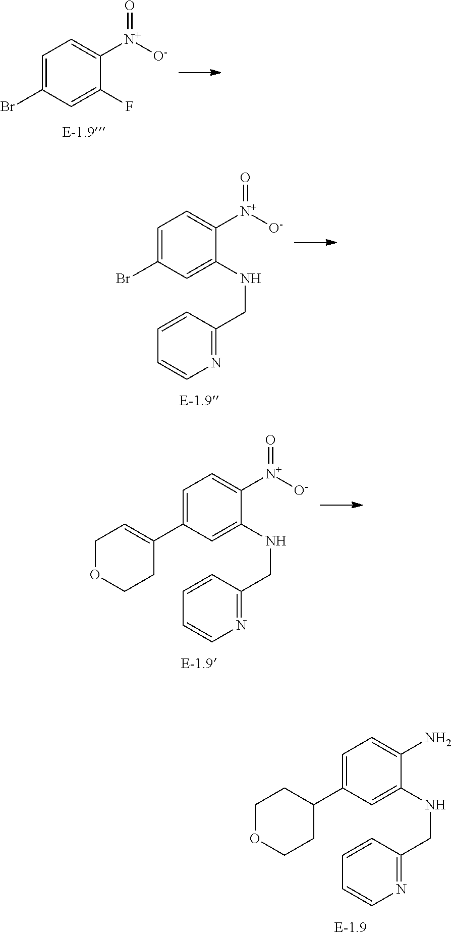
C1=C(C2CCOCC2)C=C(NCC2=NC=CC=C2)C(N)=C1.C1=C(Br)C=C(F)C([N+]([O-])=O)=C1.C1=C(Br)C=C(NCC2=NC=CC=C2)C([N+]([O-])=O)=C1.C1=C(C2=CCOCC2)C=C(NCC2=NC=CC=C2)C([N+]([O-])=O)=C1
